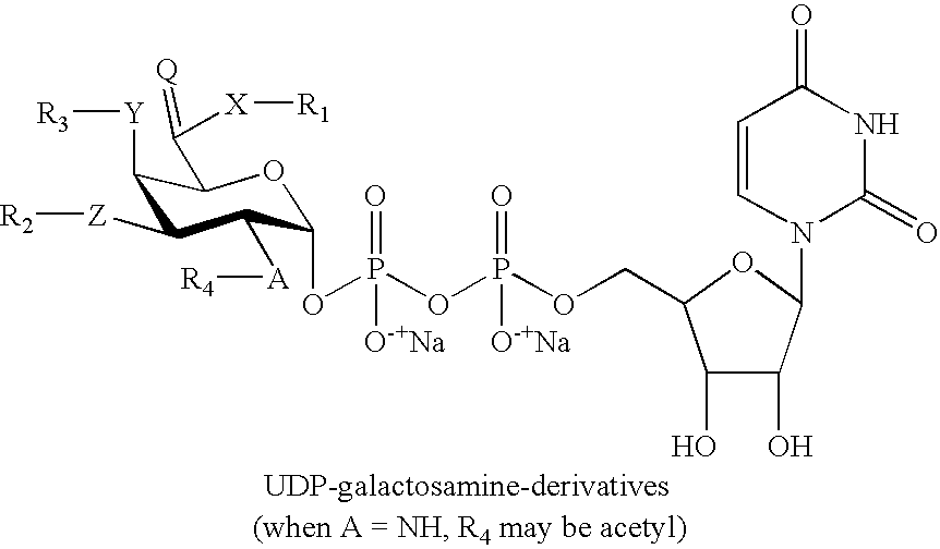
C1([Y][R3])C([Z][R2])C([A][R4])C(OP(OP(OCC2C(O)C(O)C(N3C(=O)NC(=O)C=C3)O2)(=O)[O-+Na])(=O)[O-+Na])OC1C(=[Q])[X][R1]
